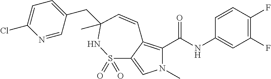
N1(C)C(C(=O)NC2=CC(F)=C(F)C=C2)=C2C(=C1)S(=O)(=O)NC(CC1=CC=C(Cl)N=C1)(C)C=C2
